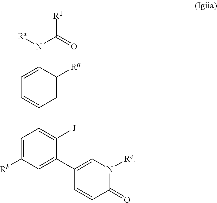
C1(=O)N([Rc])C=C(C2=CC([Rb])=CC(C3=CC=C(N([Rx])C([R1])=O)C([Ra])=C3)=C2[J])C=C1
